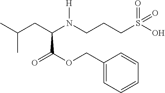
C(C(N(CCCS(=O)(O)=O)[H])C(=O)OCC1=CC=CC=C1)C(C)C
